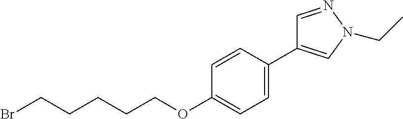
BrCCCCCOC1=CC=C(C2=CN(CC)N=C2)C=C1
